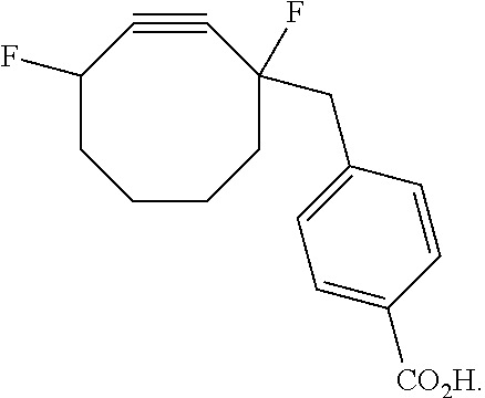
C1CC(F)C#CC(F)(CC2=CC=C([CO2H])C=C2)CC1
